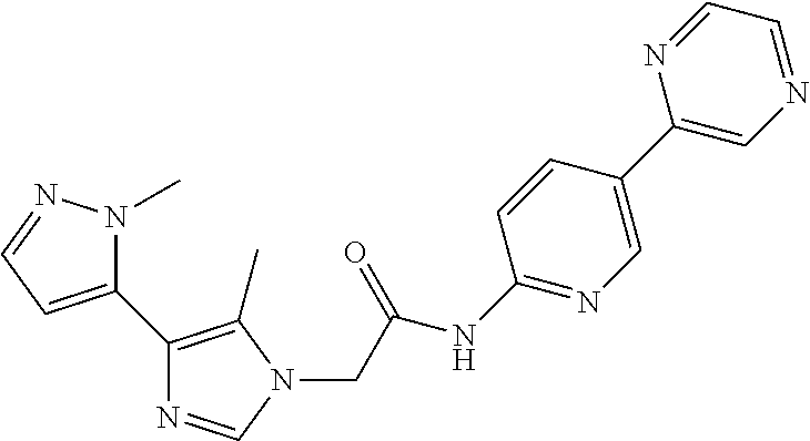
N1=CC=NC=C1C1=CN=C(NC(CN2C(C)=C(C3=CC=NN3C)N=C2)=O)C=C1
